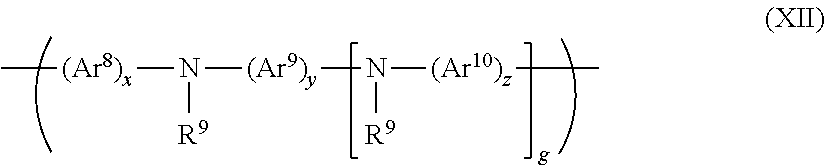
C[(Ar8)x]N([(Ar9)y]N([(Ar10)z]C)[R9])[R9]
